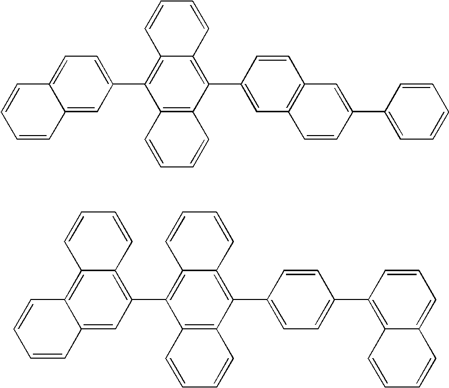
C12=C(C(C3=CC4=C(C=C3)C=C(C3=CC=CC=C3)C=C4)=C3C(=C1C1=CC=C4C(=C1)C=CC=C4)C=CC=C3)C=CC=C2.C12=C(C(C3=CC=C(C4=C5C(=CC=C4)C=CC=C5)C=C3)=C3C(=C1C1=C4C(=C5C(=C1)C=CC=C5)C=CC=C4)C=CC=C3)C=CC=C2
